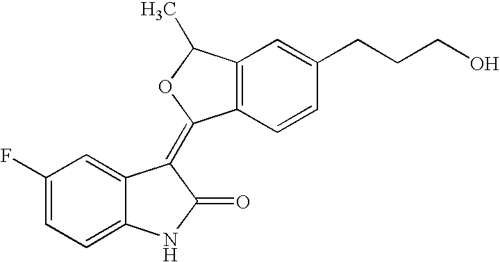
C1=C2C(=CC=C1F)NC(=O)C2=C1C2=C(C=C(CCCO)C=C2)C(C)O1
